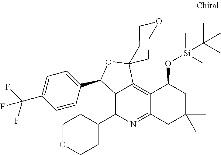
C1=CC(C2C3=C(C4CCOCC4)N=C4C(=C3C3(O2)CCOCC3)C(O[Si](C)(C(C)(C)C)C)CC(C)(C)C4)=CC=C1C(F)(F)F
